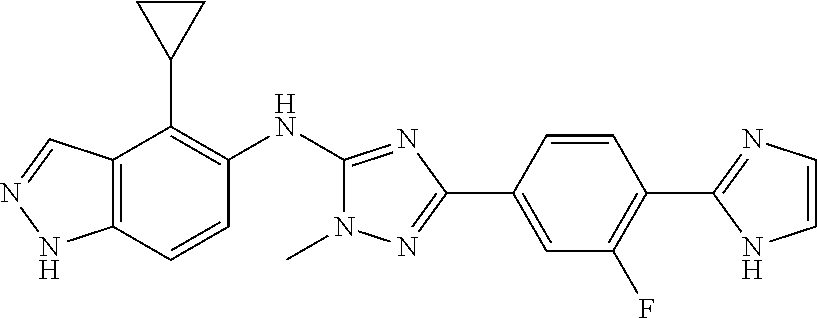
C12=C(C=CC(NC3=NC(C4=CC(F)=C(C5=NC=CN5)C=C4)=NN3C)=C1C1CC1)NN=C2
